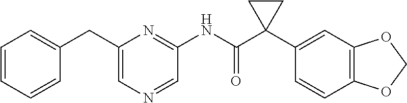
C1=CC=CC(CC2=CN=CC(NC(C3(C4=CC5=C(C=C4)OCO5)CC3)=O)=N2)=C1
